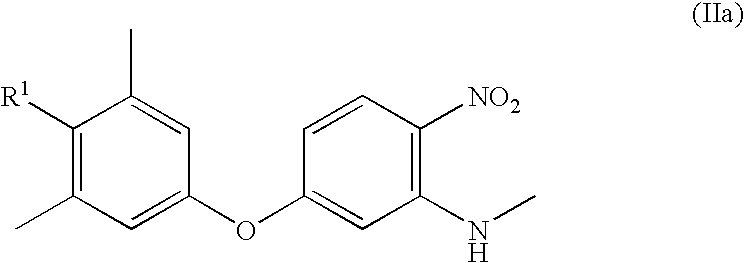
C1([R1])=C(C)C=C(OC2=CC(NC)=C([NO2])C=C2)C=C1C
